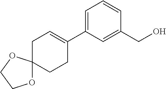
C1=C(C2=CCC3(CC2)OCCO3)C=C(CO)C=C1
